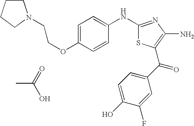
C1(NC2=CC=C(OCCN3CCCC3)C=C2)=NC(N)=C(C(C2=CC=C(O)C(F)=C2)=O)S1.CC(=O)O
